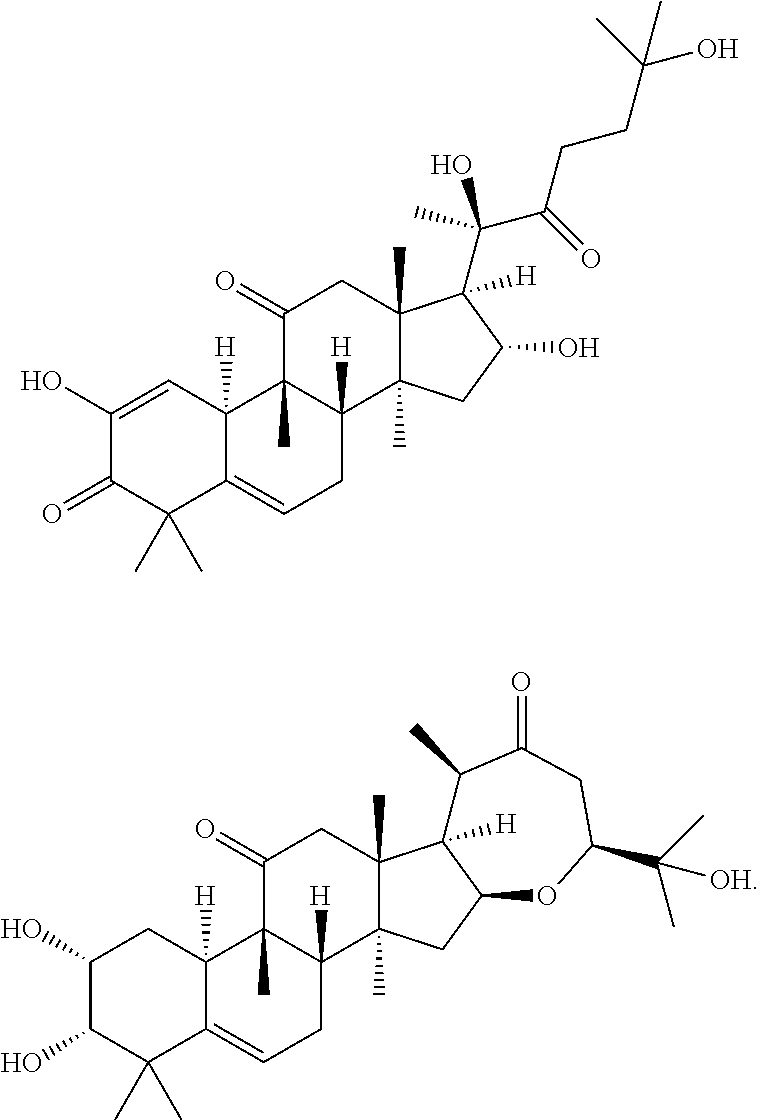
C1(O)=CC2([H])C(=CCC3([H])C2(C)C(=O)CC2(C)C3(C)CC(O)C2(C(C(CCC(C)(O)C)=O)(C)O)[H])C(C)(C)C1=O.C1(O)C(O)C(C)(C)C2=CCC3([H])C(C)(C2([H])C1)C(=O)CC1(C)C3(C)CC2C1([H])C(C)C(=O)CC(C(C)([OH])C)O2
